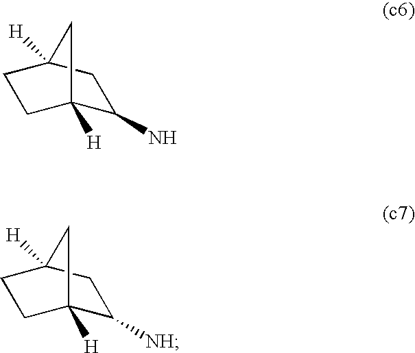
C1(N)C2([H])CCC([H])(C1)C2.C1([NH])C2([H])CCC([H])(C1)C2
